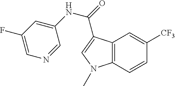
C12=C(C=CC([CF3])=C1)N(C)C=C2C(=O)NC1=CC(F)=CN=C1
